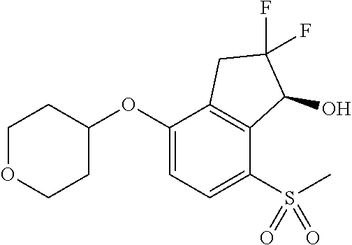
O(C1=CC=C(S(C)(=O)=O)C2=C1CC(F)(F)C2O)C1CCOCC1
